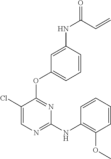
C1(Cl)=CN=C(NC2=C(OC)C=CC=C2)N=C1OC1=CC=CC(NC(=O)C=C)=C1
